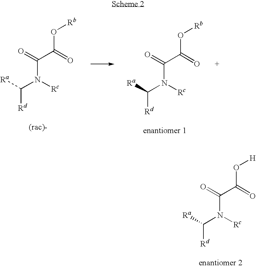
[Rd]C([Ra])N([Rc])C(C(=O)O[Rb])=O.[Rd]C([Ra])N([Rc])C(C(=O)O[Rb])=O.[Rd]C([Ra])N([Rc])C(C(=O)O[H])=O
